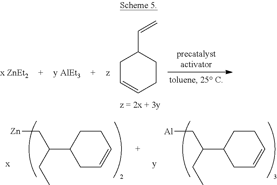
C1(C(CC)C[Al])CC=CCC1.C1(C(CC)C[Zn])CC=CCC1.C1C=CCCC1C=C
